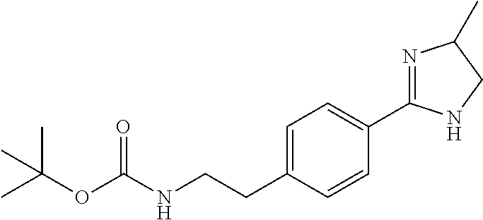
N1=C(C2=CC=C(CCNC(OC(C)(C)C)=O)C=C2)NCC1C
